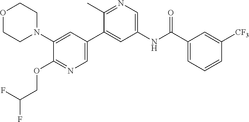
C1(N2CCOCC2)=CC(C2=CC(NC(C3=CC=CC([CF3])=C3)=O)=CN=C2C)=CN=C1OCC(F)F
